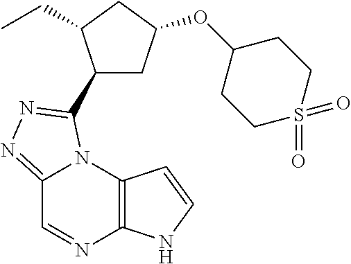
C12=NN=C(C3CC(OC4CCS(=O)(=O)CC4)CC3CC)N1C1=C(N=C2)NC=C1
